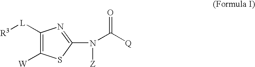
C1([L][R3])=C([W])SC(N([Z])C([Q])=O)=N1
